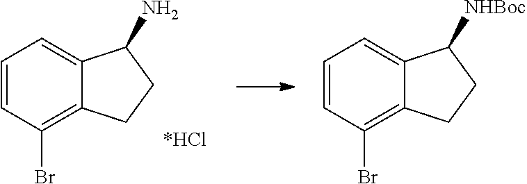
C1=CC(Br)=C2C(=C1)C(N)CC2.C1=CC(Br)=C2C(=C1)C([NHBoc])CC2
